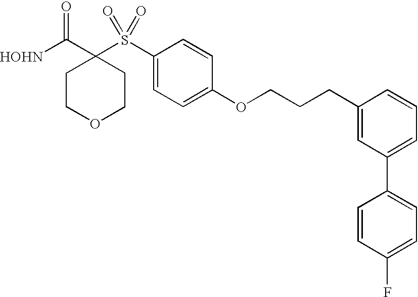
[HOHN]C(C1(S(C2=CC=C(OCCCC3=CC(C4=CC=C(F)C=C4)=CC=C3)C=C2)(=O)=O)CCOCC1)=O
